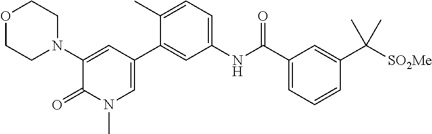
O1CCN(C2=CC(C3=CC(NC(C4=CC=CC(C([SO2Me])(C)C)=C4)=O)=CC=C3C)=CN(C)C2=O)CC1
